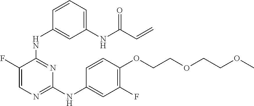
C1=C(F)C(NC2=CC(NC(C=C)=O)=CC=C2)=NC(NC2=CC(F)=C(OCCOCCOC)C=C2)=N1
